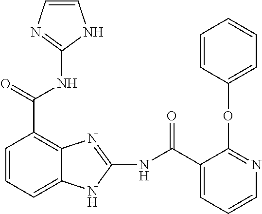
C12=C(C(NC3=NC=CN3)=O)C=CC=C1NC(NC(C1=CC=CN=C1OC1=CC=CC=C1)=O)=N2
